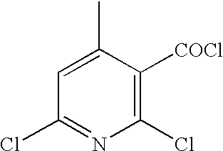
C1(Cl)=C([COCl])C(C)=CC(Cl)=N1
